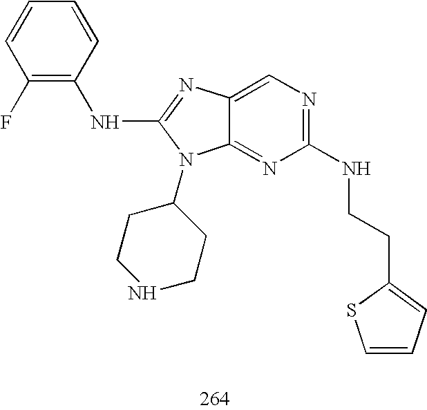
C12=NC(NCCC3=CC=CS3)=NC=C1N=C(NC1=C(F)C=CC=C1)N2C1CCNCC1
